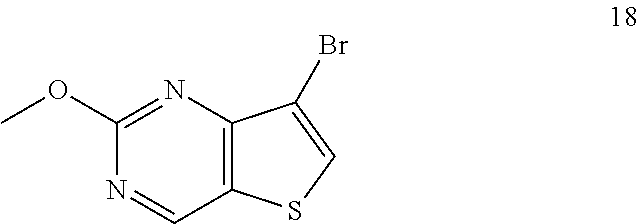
N1=CC2=C(N=C1OC)C(Br)=CS2
